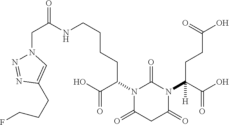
N1(C(C(O)=O)CCCCNC(CN2N=NC(CCCF)=C2)=O)C(=O)CC(=O)N(C(C(O)=O)(CCC(O)=O)[H])C1=O
